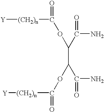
[Y][(CH2)n]C(=O)OC(C(OC([(CH2)n][Y])=O)C(N)=O)C(N)=O
